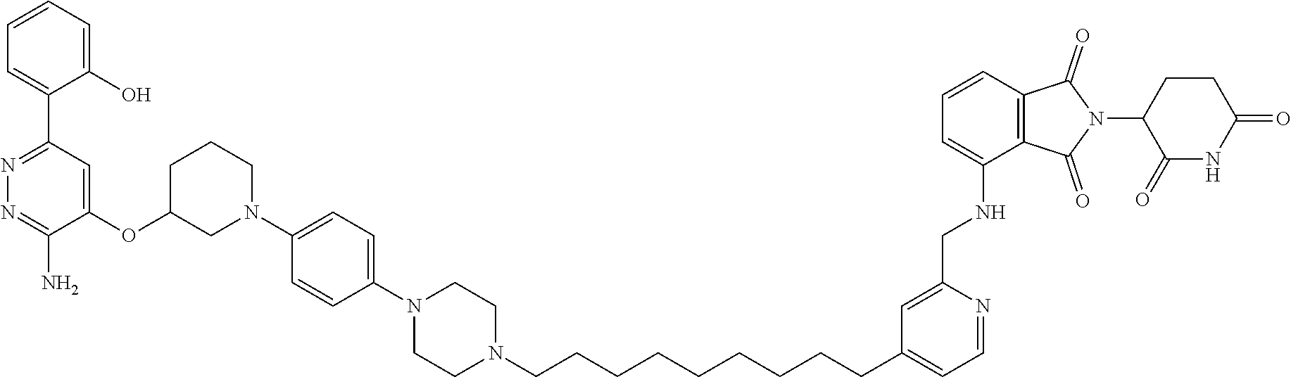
C1=CC=C(O)C(C2=NN=C(N)C(OC3CN(C4=CC=C(N5CCN(CCCCCCCCCC6=CC=NC(CNC7=CC=CC8=C7C(=O)N(C7C(=O)NC(=O)CC7)C8=O)=C6)CC5)C=C4)CCC3)=C2)=C1
